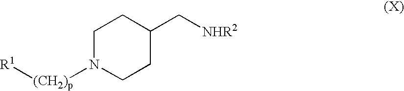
[(CH2)p](N1CCC(C[NHR2])CC1)[R1]
